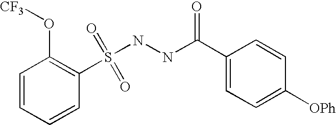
C1=CC(S(NNC(C2=CC=C([OPh])C=C2)=O)(=O)=O)=C(O[CF3])C=C1
